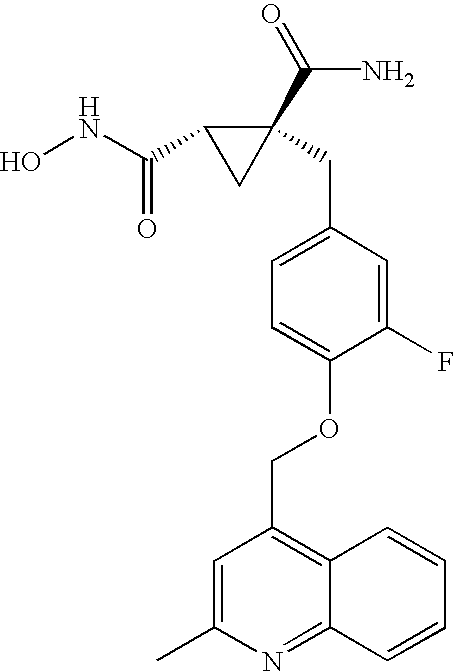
ONC(C1CC1(CC1=CC=C(OCC2=C3C(=NC(C)=C2)C=CC=C3)C(F)=C1)C(=O)N)=O
